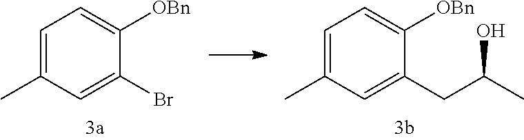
C1=C(C)C=C(CC(C)O)C([OBn])=C1.C1=C(C)C=C(Br)C([OBn])=C1
